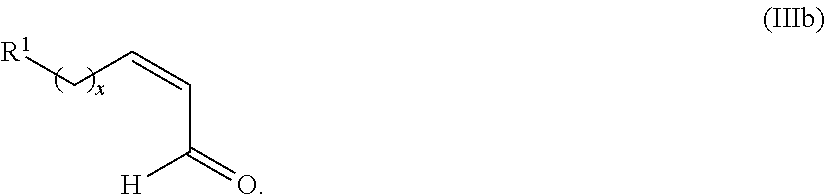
[R1]CC=CC(=O)[H]
